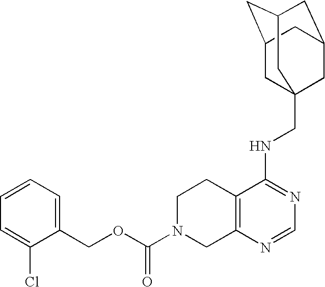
C12=C(N=CN=C1NCC13CC4CC(CC(C1)C4)C3)CN(C(OCC1=CC=CC=C1Cl)=O)CC2
